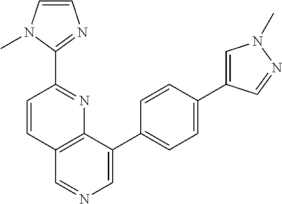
C12=C(C(C3=CC=C(C4=CN(C)N=C4)C=C3)=CN=C1)N=C(C1=NC=CN1C)C=C2
